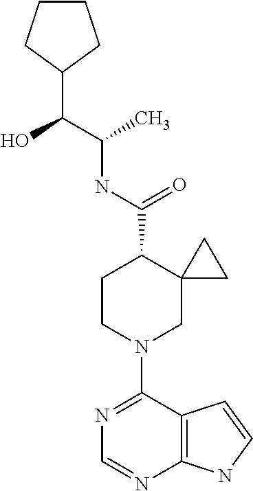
C1(C(O)C(NC(C2C3(CN(C4=NC=NC5=C4C=CN5)CC2)CC3)=O)C)CCCC1
